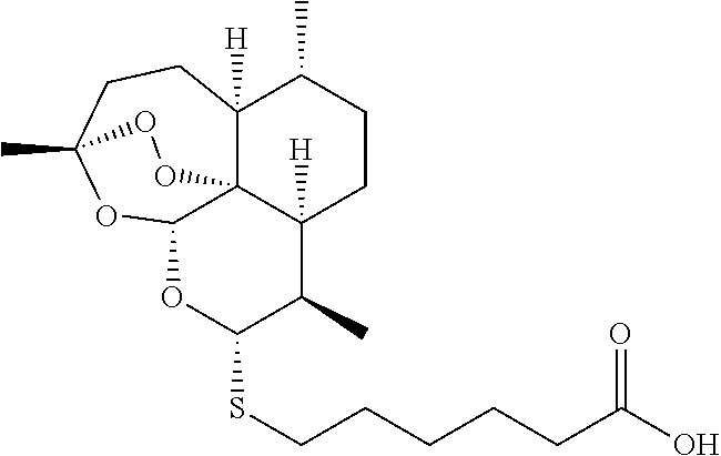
S(CCCCCC(O)=O)C1OC2OC3(C)CCC4([H])C(C)CCC([H])(C1C)C24OO3
